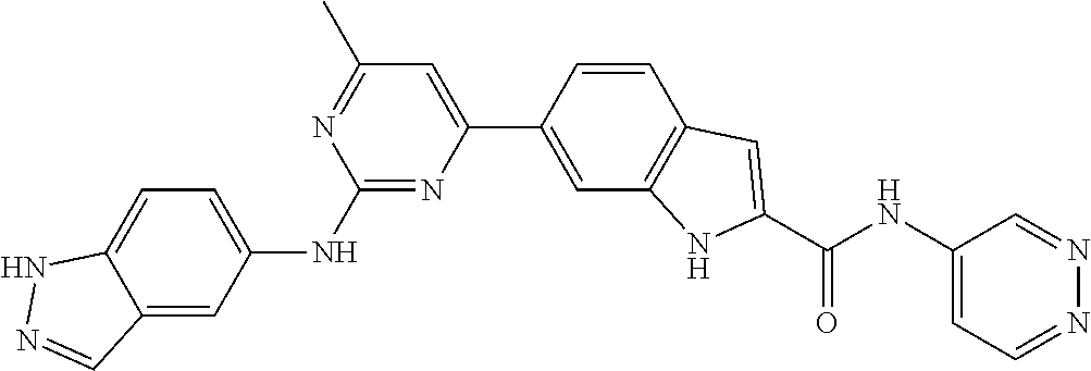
C1(NC2=CC=C3C(=C2)C=NN3)=NC(C2=CC3=C(C=C2)C=C(C(NC2=CC=NN=C2)=O)N3)=CC(C)=N1
